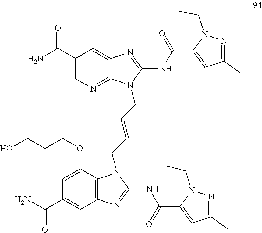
C1(C(N)=O)=CN=C2C(=C1)N=C(NC(C1=CC(C)=NN1CC)=O)N2CC=CCN1C2=C(C=C(C(N)=O)C=C2OCCCO)N=C1NC(C1=CC(C)=NN1CC)=O
